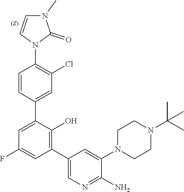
C1=CC(N2C(=O)N(C)C=C2)=C(Cl)C=C1C1=CC(F)=CC(C2=CN=C(N)C(N3CCN(C(C)(C)C)CC3)=C2)=C1O
